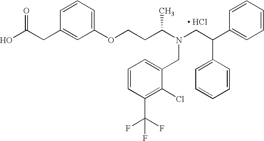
[ HCl].OC(CC1=CC(OCCC(N(CC(C2=CC=CC=C2)C2=CC=CC=C2)CC2=CC=CC(C(F)(F)F)=C2Cl)C)=CC=C1)=O
